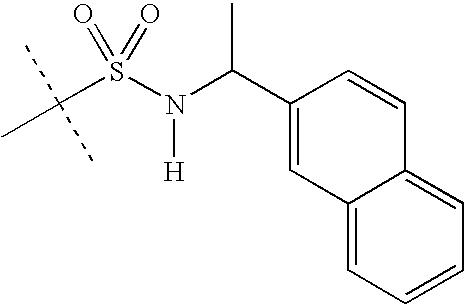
C(S(N(C(C1=CC2=CC=CC=C2C=C1)C)[H])(=O)=O)(C)(C)C
